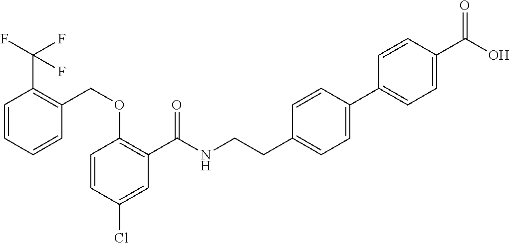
C1=CC(Cl)=CC(C(NCCC2=CC=C(C3=CC=C(C(O)=O)C=C3)C=C2)=O)=C1OCC1=C(C(F)(F)F)C=CC=C1
